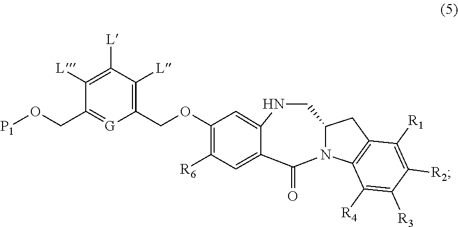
N1CC2N(C(=O)C3=CC([R6])=C(OCC4=C([L])C([L])=C([L])C(CO[P1])=[G]4)C=C13)C1=C(C2)C([R1])=C([R2])C([R3])=C1[R4]
